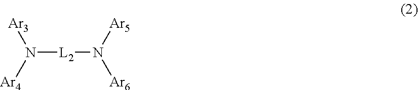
[L2](N([Ar3])[Ar4])N([Ar6])[Ar5]
